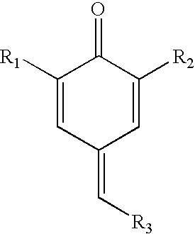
C1(=C[R3])C=C([R2])C(=O)C([R1])=C1
